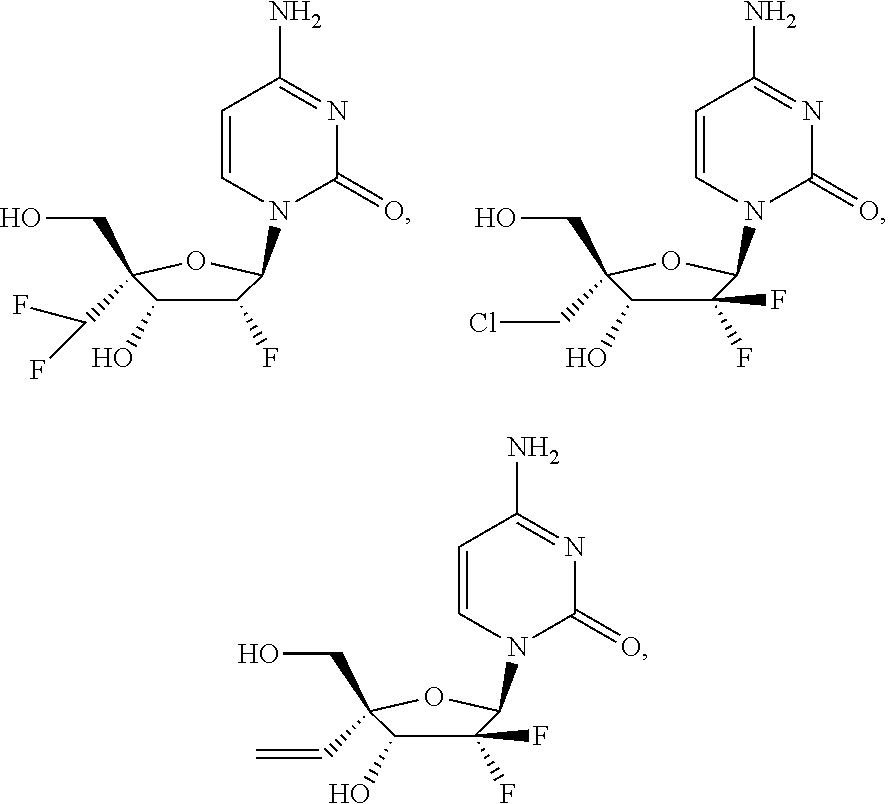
C1(F)C(O)C(C(F)F)(CO)OC1N1C(=O)N=C(N)C=C1.C1(F)(F)C(O)C(CCl)(CO)OC1N1C(=O)N=C(N)C=C1.C1(F)(F)C(O)C(C=C)(CO)OC1N1C(=O)N=C(N)C=C1
